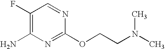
C1(F)=C(N)N=C(OCCN(C)C)N=C1
